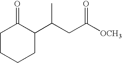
C1CCCC(C(CC([OCH3])=O)C)C1=O
